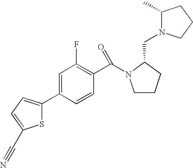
C1=C(C2=CC=C(C#N)S2)C=CC(C(=O)N2CCCC2CN2C(C)CCC2)=C1F
